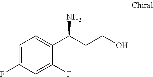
C1=C(F)C=C(F)C(C(CCO)N)=C1
